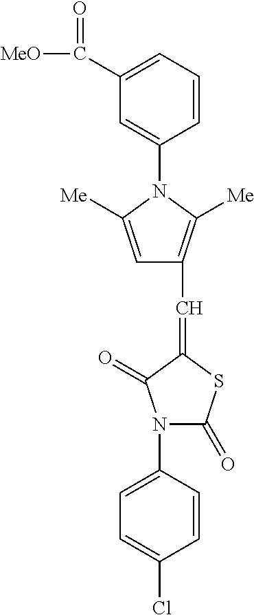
C1=C(N2C(=O)SC(=CC3=C([Me])N(C4=CC(C([MeO])=O)=CC=C4)C([Me])=C3)C2=O)C=CC(Cl)=C1
